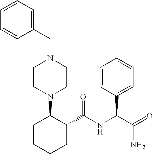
C1(CN2CCN(C3CCCCC3C(NC(C(=O)N)C3=CC=CC=C3)=O)CC2)=CC=CC=C1
